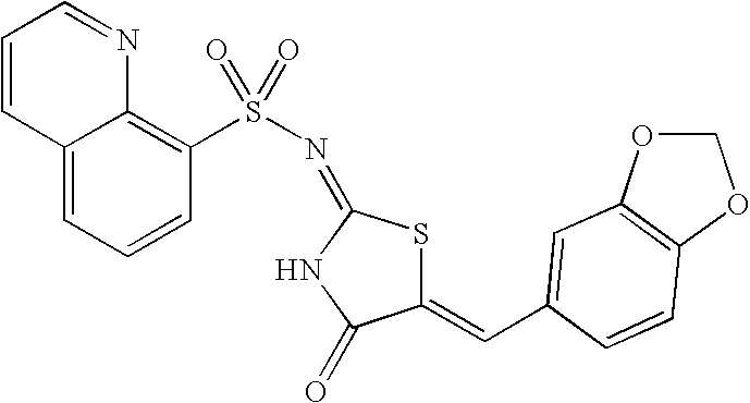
C1(=CC2=CC3=C(OCO3)C=C2)SC(=NS(=O)(=O)C2=C3C(=CC=C2)C=CC=N3)NC1=O
